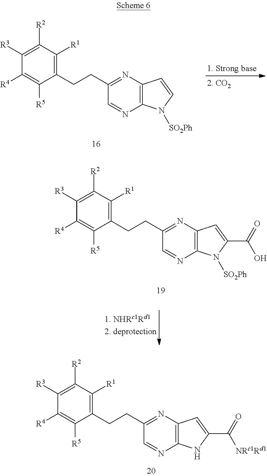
C1(CCC2=NC3=C(N=C2)N([SO2Ph])C=C3)=C([R1])C([R2])=C([R3])C([R4])=C1[R5].C1(CCC2=NC3=C(N=C2)N([SO2Ph])C(C(=O)O)=C3)=C([R1])C([R2])=C([R3])C([R4])=C1[R5].C1(CCC2=NC3=C(N=C2)NC(C(=O)[NRc1Rd1])=C3)=C([R1])C([R2])=C([R3])C([R4])=C1[R5]
